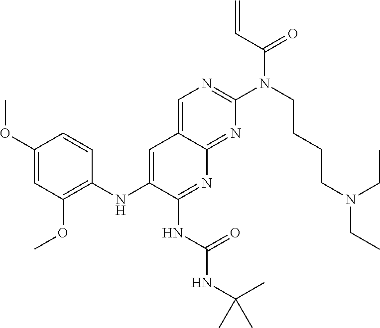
C1(OC)=CC(OC)=C(NC2=CC3=CN=C(N(C(C=C)=O)CCCCN(CC)CC)N=C3N=C2NC(NC(C)(C)C)=O)C=C1
